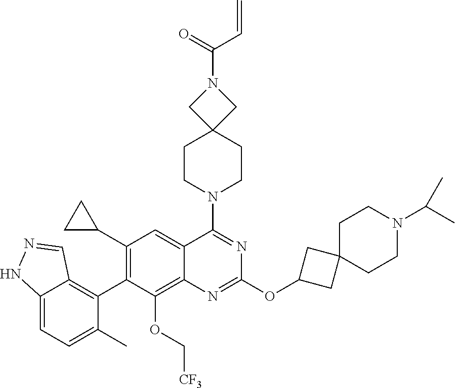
C12=CC=C(C)C(C3=C(C4CC4)C=C4C(=C3OC[CF3])N=C(OC3CC5(C3)CCN(C(C)C)CC5)N=C4N3CCC4(CC3)CN(C(=O)C=C)C4)=C1C=NN2
